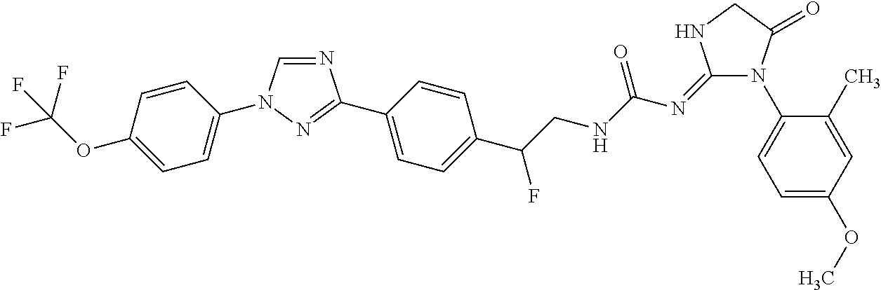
C1=CC(OC(F)(F)F)=CC=C1N1C=NC(C2=CC=C(C(CNC(N=C3N(C4=CC=C(OC)C=C4C)C(=O)CN3)=O)F)C=C2)=N1
